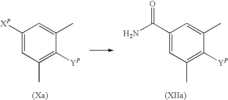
C1([XP])=CC(C)=C([YP])C(C)=C1.C1(C(N)=O)=CC(C)=C([YP])C(C)=C1
